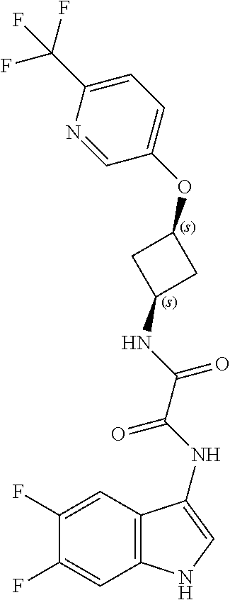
C12=C(C=C(F)C(F)=C1)NC=C2NC(=O)C(=O)NC1CC(OC2=CC=C(C(F)(F)F)N=C2)C1
